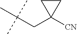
C(CC1([CN])CC1)(C)(C)C
